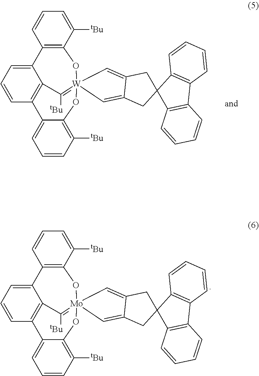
C12=C(C3=CC=CC4=C3C([tBu])=[W]3(O1)(OC1=C([tBu])C=CC=C41)C=C1C(=C3)CC3(C1)C1=C(C4=C3C=CC=C4)C=CC=C1)C=CC=C2[tBu].C12=C(C3=CC=CC4=C3C([tBu])=[Mo]3(O1)(OC1=C([tBu])C=CC=C41)C=C1C(=C3)CC3(C1)C1=C(C4=C3C=CC=C4)C=CC=C1)C=CC=C2[tBu]
